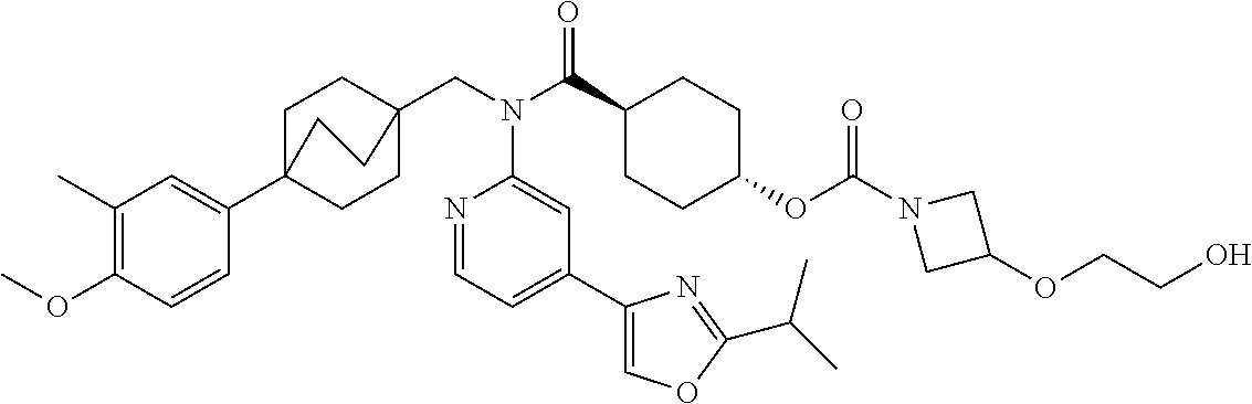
C1(C)=C(OC)C=CC(C23CCC(CN(C(C4CCC(OC(N5CC(OCCO)C5)=O)CC4)=O)C4=CC(C5=COC(C(C)C)=N5)=CC=N4)(CC2)CC3)=C1
